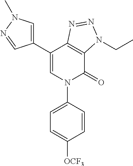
C1(C2=CN(C3=CC=C([OCF3])C=C3)C(=O)C3=C2N=NN3CC)=CN(C)N=C1
